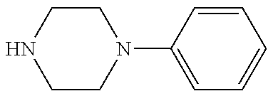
C1CN(C2=CC=CC=C2)CCN1
